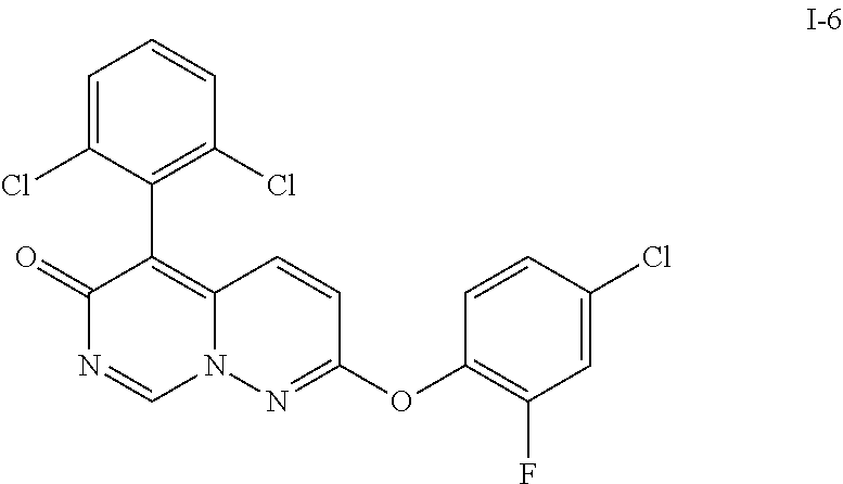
C1(OC2=NN3C(=C(C4=C(Cl)C=CC=C4Cl)C(=O)N=C3)C=C2)=C(F)C=C(Cl)C=C1
